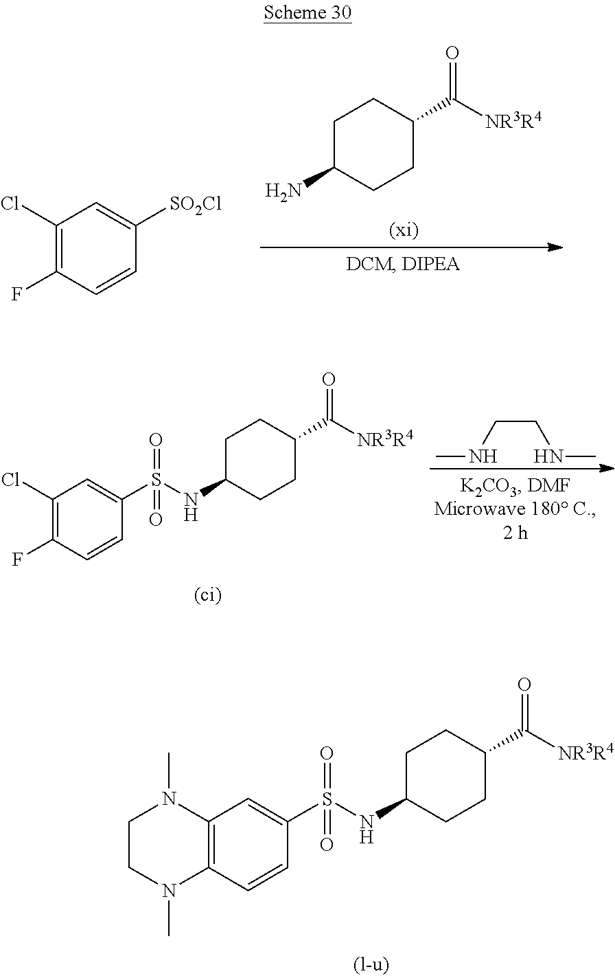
C1C(N)CCC(C(=O)[NR3R4])C1.C1(Cl)=C(F)C=CC([SO2Cl])=C1.C1C(NS(=O)(C2=CC3=C(C=C2)N(C)CCN3C)=O)CCC(C(=O)[NR3R4])C1.C1C(NS(=O)(C2=CC(Cl)=C(F)C=C2)=O)CCC(C(=O)[NR3R4])C1.CNCCNC
